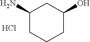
C1(N)CCCC(O)C1.Cl
